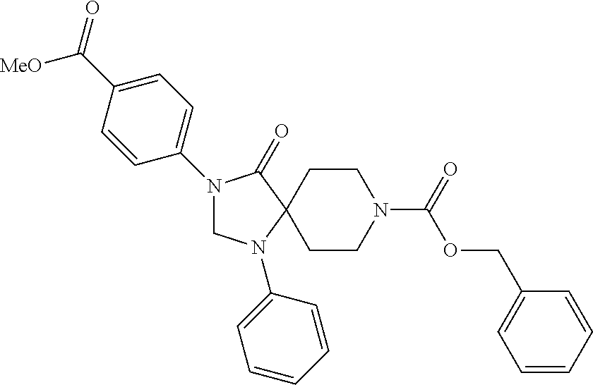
C1(C(=O)[MeO])=CC=C(N2CN(C3=CC=CC=C3)C3(C2=O)CCN(C(=O)OCC2=CC=CC=C2)CC3)C=C1
